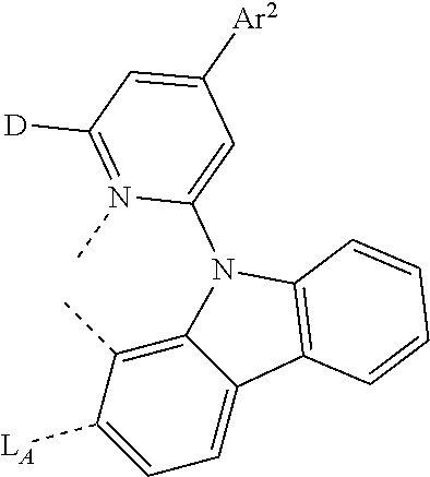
C12=C(C)C([LA])=CC=C1C1=C(N2C2=CC([Ar2])=CC([D])=N2C)C=CC=C1
